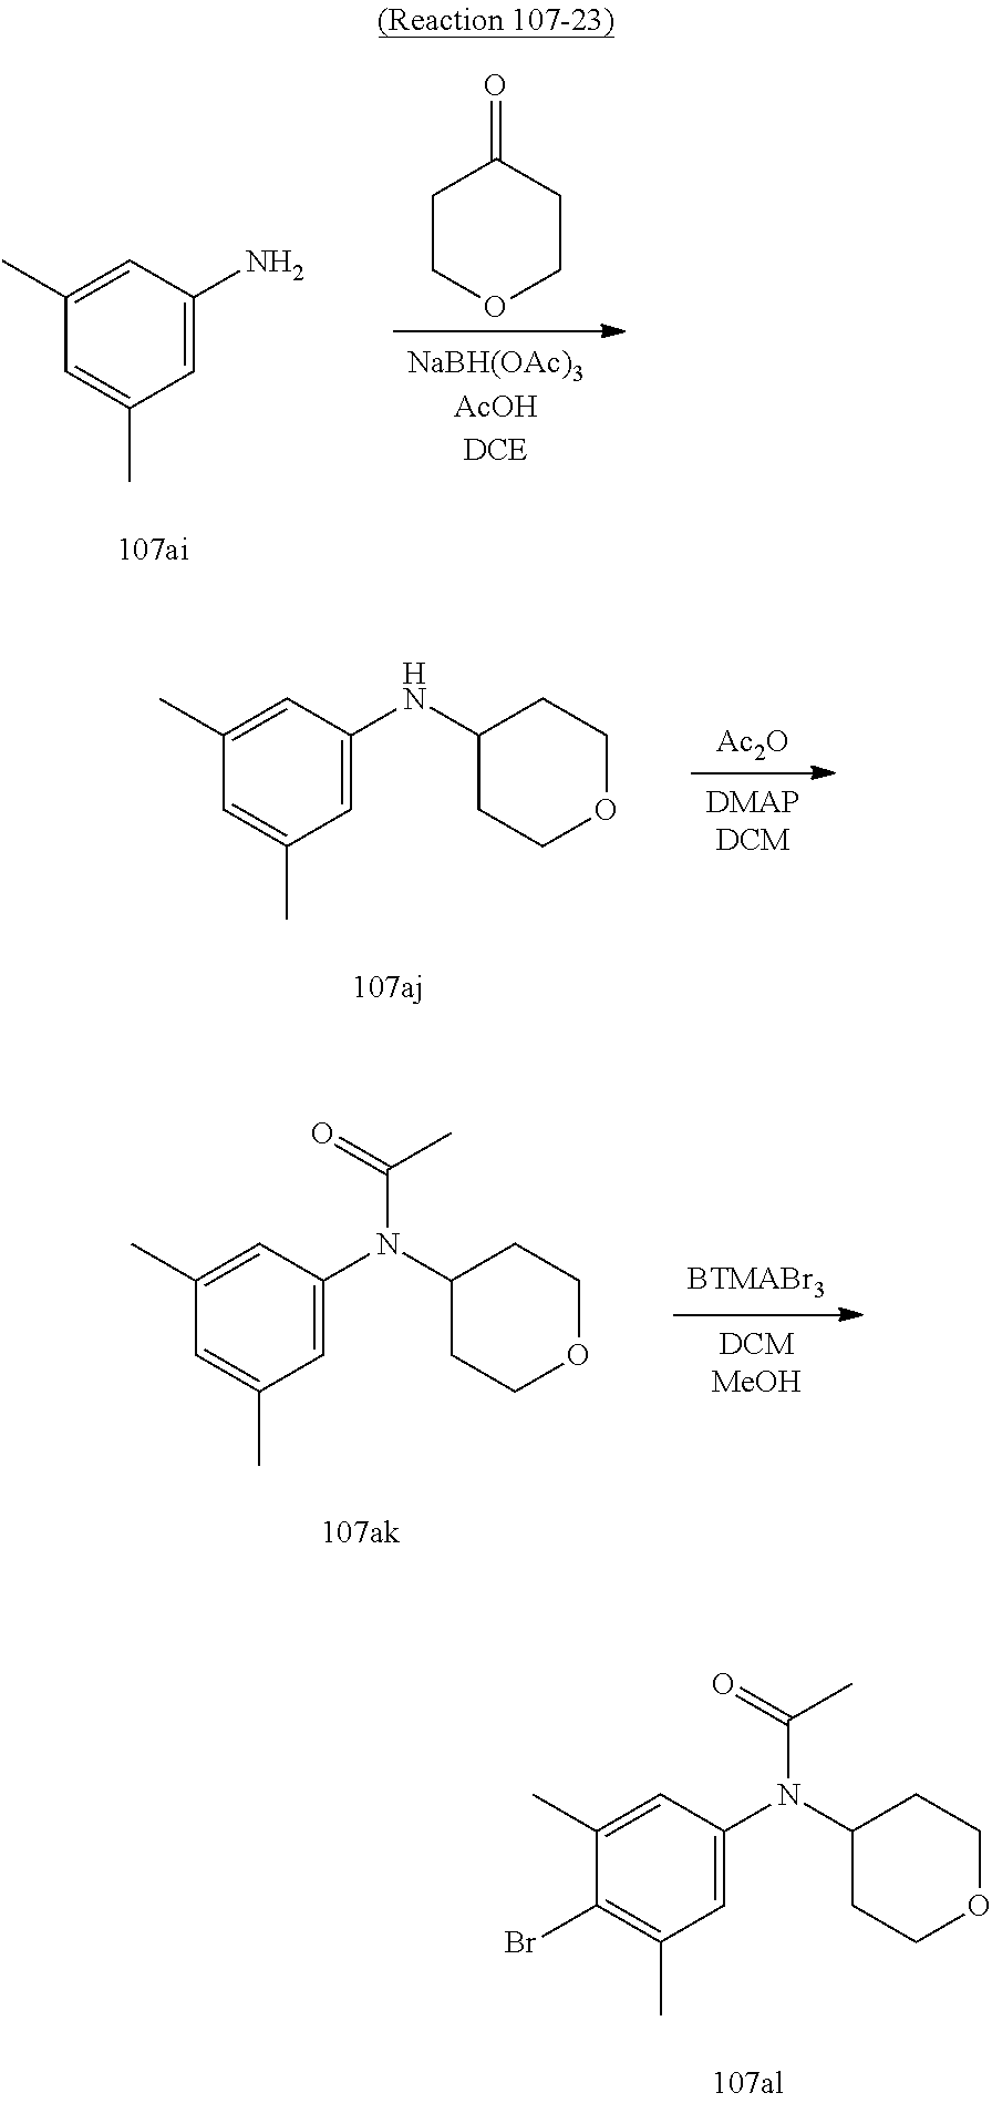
C1=C(N)C=C(C)C=C1C.C1COCCC1=O.C1=C(NC2CCOCC2)C=C(C)C=C1C.[Ac2O].C1=C(N(C2CCOCC2)C(=O)C)C=C(C)C=C1C.[BTMABr3].C1=C(N(C2CCOCC2)C(=O)C)C=C(C)C(Br)=C1C
